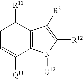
C1C=C([Q11])C2=C(C1[R11])C([R3])=C([R12])N2[Q12]
